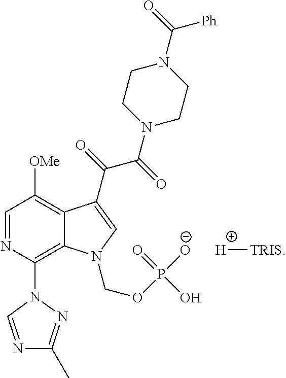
C12=C(N3C=NC(C)=N3)N=CC([OMe])=C1C(C(=O)C(=O)N1CCN(C(=O)[Ph])CC1)=CN2COP([O-])(=O)O.[H][TRIS]
